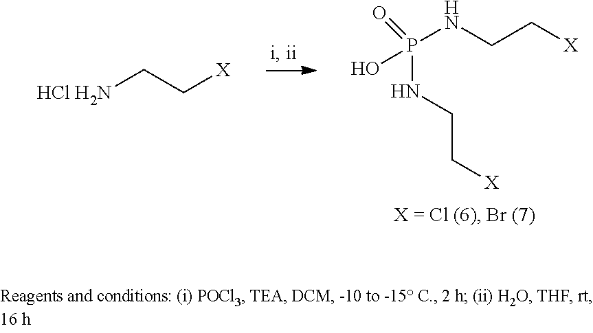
P(NCC[X])(O)(=O)NCC[X].[HCl H2N]CC[X]
